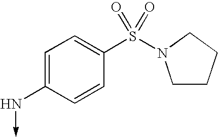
C1=C(N->C)C=CC(S(=O)(=O)N2CCCC2)=C1
